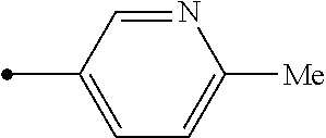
N1=CC(C)=CC=C1[Me]
